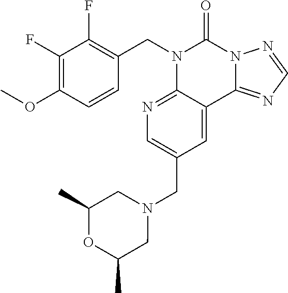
C1(OC)=C(F)C(F)=C(CN2C3=NC=C(CN4CC(C)OC(C)C4)C=C3C3=NC=NN3C2=O)C=C1
